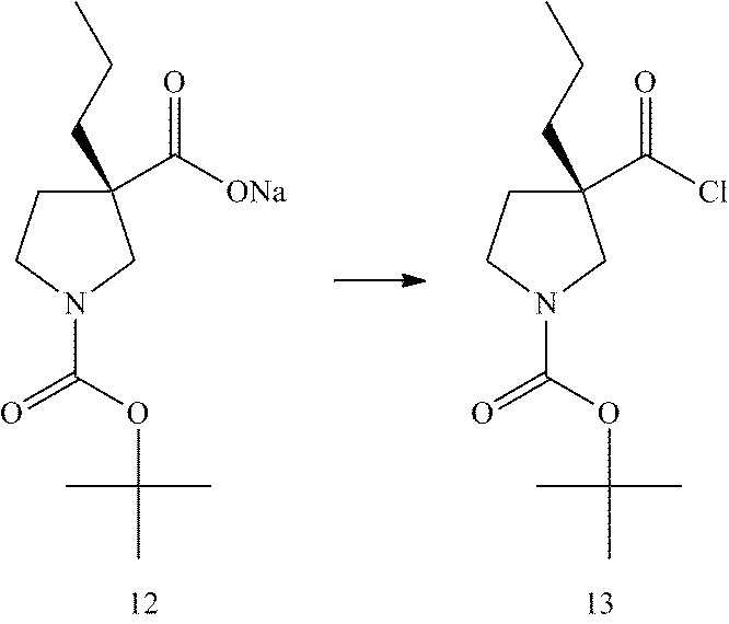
ClC(=O)C1(CCC)CCN(C(OC(C)(C)C)=O)C1.[ONa]C(=O)C1(CCC)CCN(C(OC(C)(C)C)=O)C1
